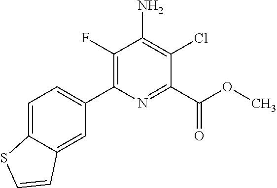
C1(C2=CC=C3C(=C2)C=CS3)=C(F)C(N)=C(Cl)C(C(=O)OC)=N1
